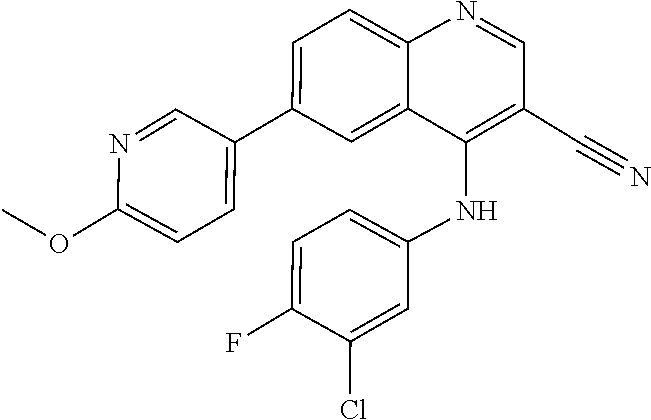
N1=CC(C2=CC=C3N=CC(C#N)=C(NC4=CC=C(F)C(Cl)=C4)C3=C2)=CC=C1OC
